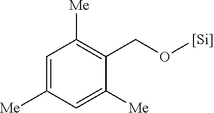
C1=C([Me])C=C([Me])C(CO[Si])=C1[Me]
